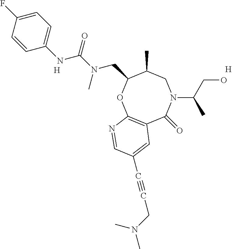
C12=C(OC(CN(C(=O)NC3=CC=C(F)C=C3)C)C(C)CN(C(CO)C)C1=O)N=CC(C#CCN(C)C)=C2.[H].[H]
